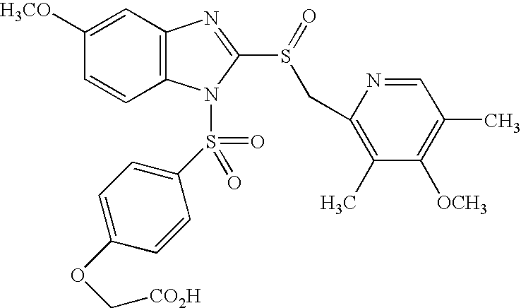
C1=CC([H3CO])=CC2=C1N(S(=O)(=O)C1=CC=C(OC[CO2H])C=C1)C(S(=O)CC1=C(C)C([OCH3])=C(C)C=N1)=N2
